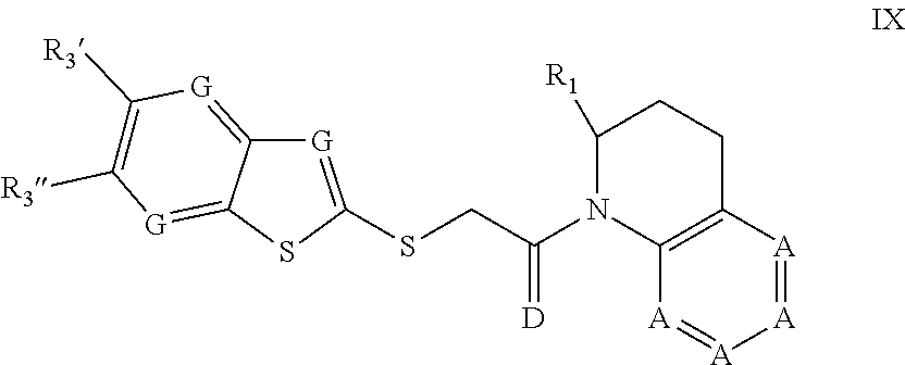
C12=[G]C([R3])=C([R3])[G]=C1SC(SCC(N1C3=C(CCC1[R1])[A]=[A][A]=[A]3)=[D])=[G]2
